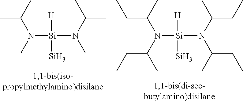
N([Si](N(C)C(C)C)([H])[Si])(C(C)C)C.N([Si](N(C(CC)C)C(CC)C)([H])[Si])(C(CC)C)C(CC)C
